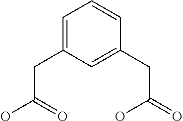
C1=C(CC(=O)O)C=C(CC(O)=O)C=C1
